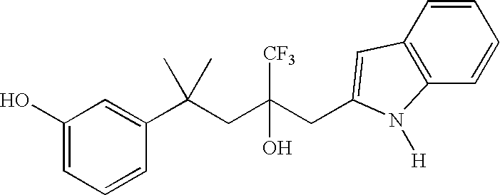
C1(O)=CC=CC(C(CC(CC2=CC3=C(C=CC=C3)N2[H])([CF3])O)(C)C)=C1
